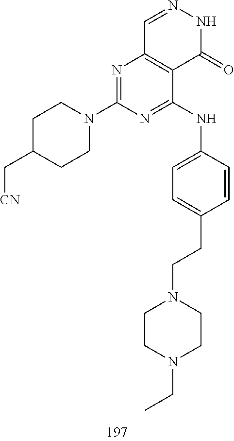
C1=NNC(=O)C2=C1N=C(N1CCC(C[CN])CC1)N=C2NC1=CC=C(CCN2CCN(CC)CC2)C=C1
